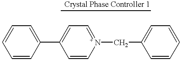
C1=CC=CC(C2=CC=N(CC3=CC=CC=C3)C=C2)=C1
